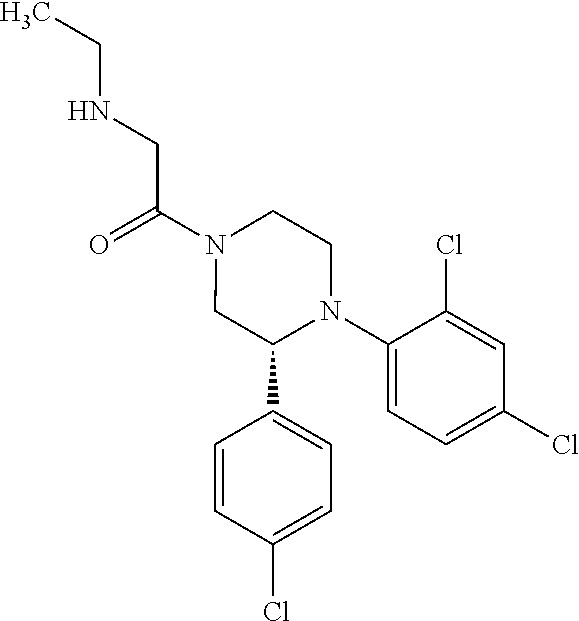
C(N1CC(C2=CC=C(Cl)C=C2)N(C2=CC=C(Cl)C=C2Cl)CC1)(=O)CNCC
